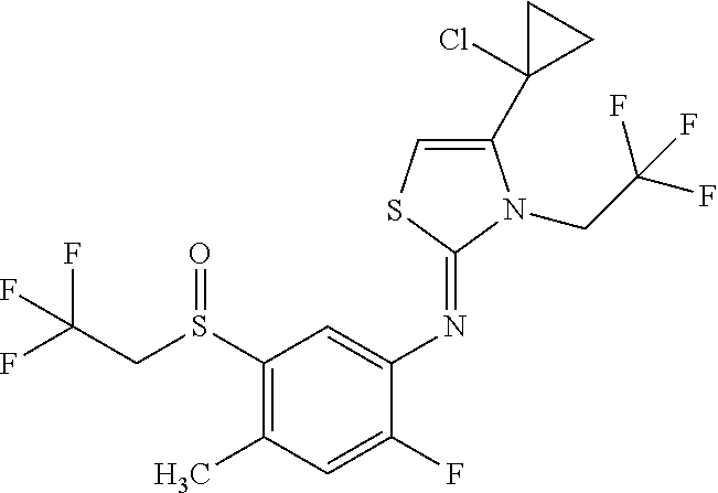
FC(CS(C1=C(C)C=C(F)C(N=C2SC=C(C3(Cl)CC3)N2CC(F)(F)F)=C1)=O)(F)F
